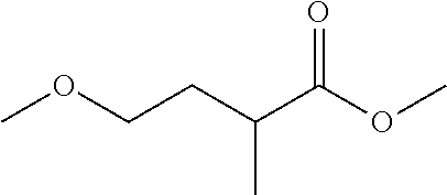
COCCC(C(OC)=O)C
